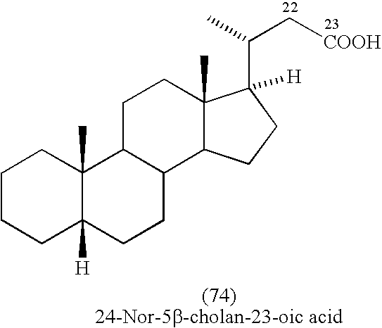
C1CCC2([H])C(C)(C1)C1C(CC2)C2C(C)(CC1)C(C(C)C[COOH])([H])CC2
